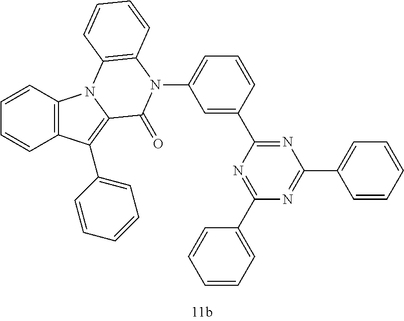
C1=CC2=C(C=C1)C(C1=CC=CC=C1)=C1N2C2=C(N(C3=CC=CC(C4=NC(C5=CC=CC=C5)=NC(C5=CC=CC=C5)=N4)=C3)C1=O)C=CC=C2
